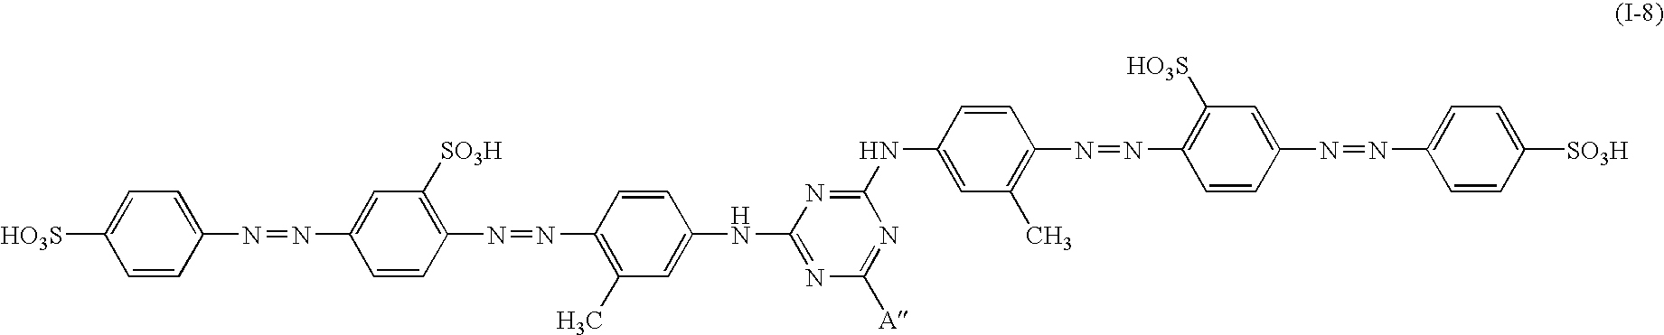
C1=C([HO3S])C=CC(N=NC2=CC([SO3H])=C(N=NC3=C(C)C=C(NC4=NC([A])=NC(NC5=CC(C)=C(N=NC6=C([HO3S])C=C(N=NC7=CC=C([SO3H])C=C7)C=C6)C=C5)=N4)C=C3)C=C2)=C1
